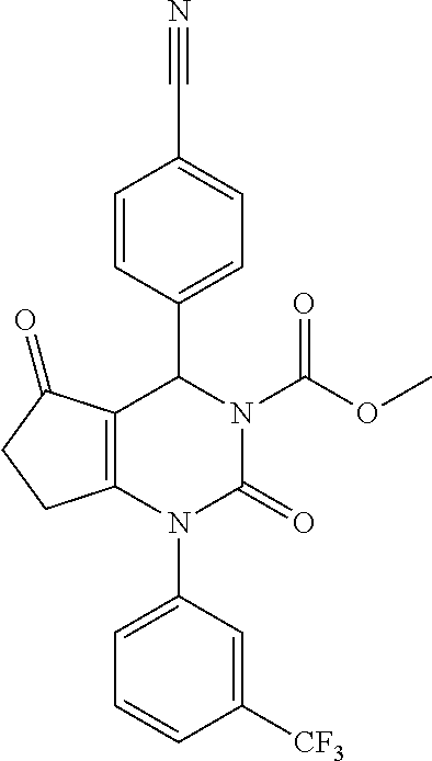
C12=C(N(C3=CC=CC([CF3])=C3)C(=O)N(C(OC)=O)C1C1=CC=C(C#N)C=C1)CCC2=O
